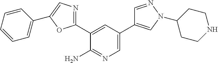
C1(C2=NC=C(C3=CC=CC=C3)O2)=CC(C2=CN(C3CCNCC3)N=C2)=CN=C1N
